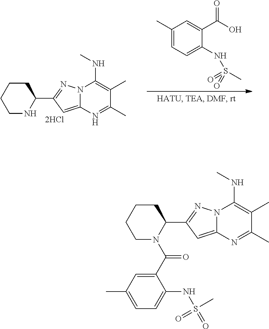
C1(C)=CC=C(NS(=O)(C)=O)C(C(O)=O)=C1.C1CCCNC1C1=NN2C(=C1)N=C(C)C(C)=C2NC.C1CCCN(C(C2=CC(C)=CC=C2NS(=O)(=O)C)=O)C1C1=NN2C(=C1)N=C(C)C(C)=C2NC
